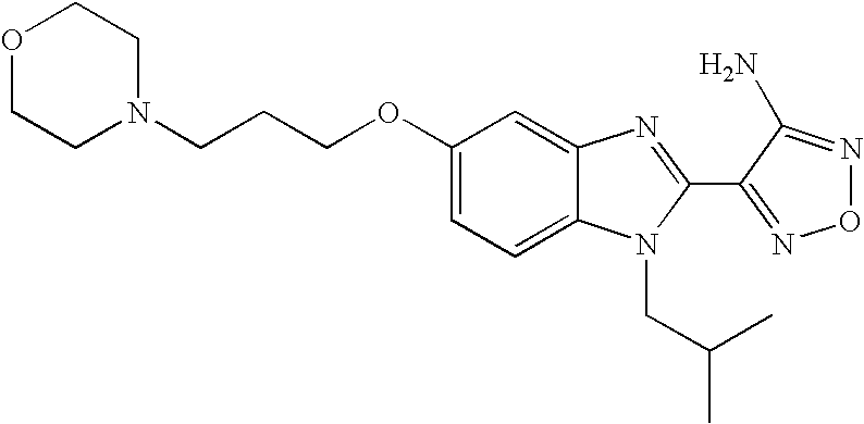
O1CCN(CCCOC2=CC=C3C(=C2)N=C(C2=NON=C2N)N3CC(C)C)CC1
